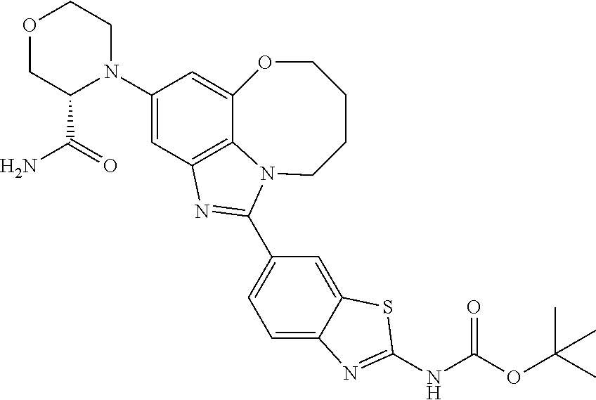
C1=C2C(=CC(C3=NC4=C5C(=CC(N6C(C(N)=O)COCC6)=C4)OCCCCN53)=C1)SC(NC(OC(C)(C)C)=O)=N2
